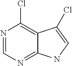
N1=CN=C2C(=C1Cl)C(Cl)=CN2
